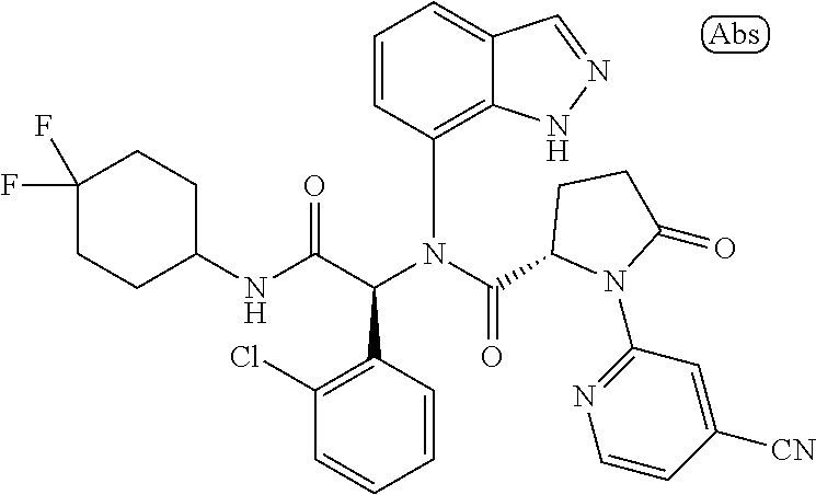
C1(NC(C(N(C(=O)C2N(C3=NC=CC([CN])=C3)C(=O)CC2)C2=C3C(=CC=C2)C=NN3)C2=C(Cl)C=CC=C2)=O)CCC(F)(F)CC1
